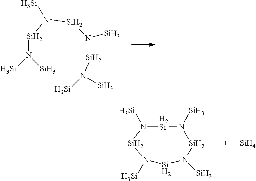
N([Si]N([Si])[Si]N([Si])[Si])([Si]N([Si])[Si])[Si].N1([Si])[H2Si]N([Si])[Si]N([Si])[Si]N([Si])[Si]1.[Si]
